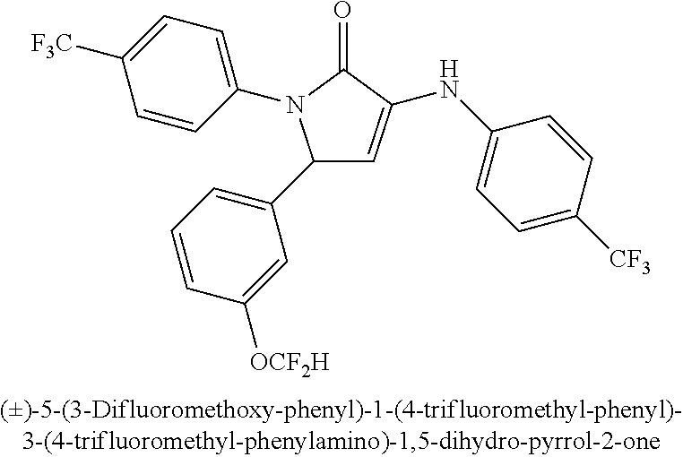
C1(C2=CC=CC([OCF2H])=C2)C=C(NC2=CC=C([CF3])C=C2)C(=O)N1C1=CC=C([CF3])C=C1
